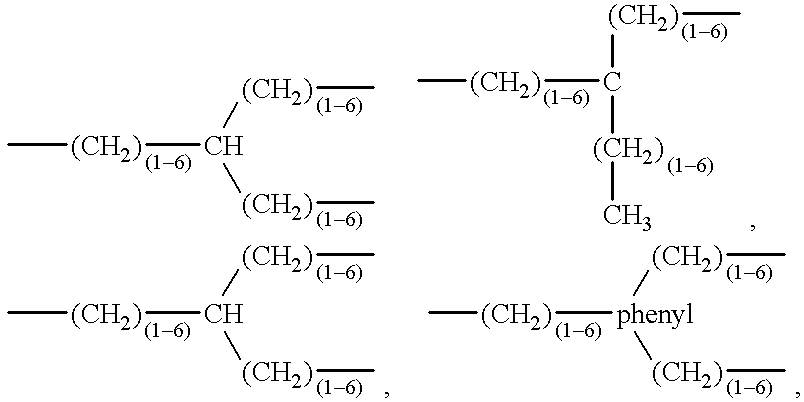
C[(CH2)]C([(CH2)]C)[(CH2)]C.C[(CH2)]C([(CH2)]C)[(CH2)]C.C[(CH2)]C([(CH2)]C)[(CH2)]C.C[(CH2)][phenyl]([(CH2)]C)[(CH2)]C
